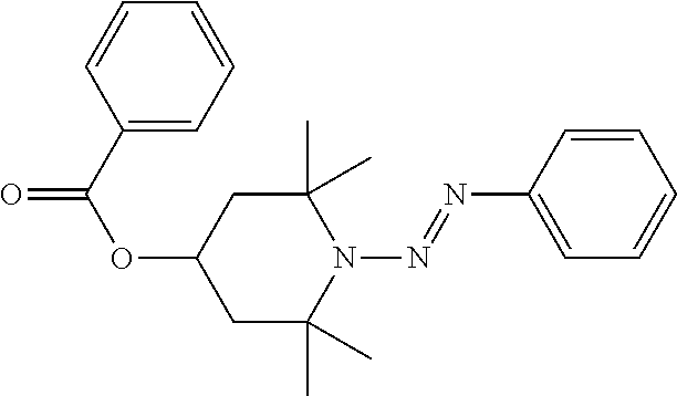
C1(C)(C)CC(OC(=O)C2=CC=CC=C2)CC(C)(C)N1N=NC1=CC=CC=C1
